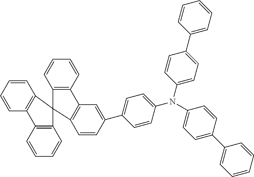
C1=C(C2=CC=C(N(C3=CC=C(C4=CC=CC=C4)C=C3)C3=CC=C(C4=CC=CC=C4)C=C3)C=C2)C=CC2=C1C1=C(C=CC=C1)C21C2=C(C=CC=C2)C2=C1C=CC=C2
